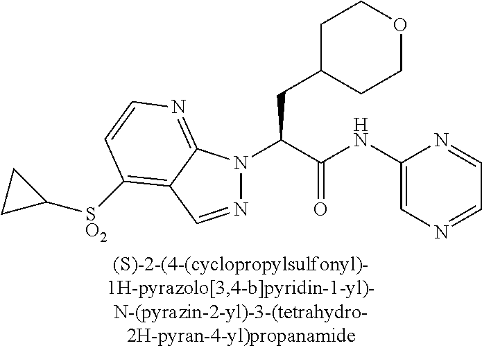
C1C(CC(N2N=CC3=C([SO2]C4CC4)C=CN=C23)C(NC2=CN=CC=N2)=O)CCOC1
